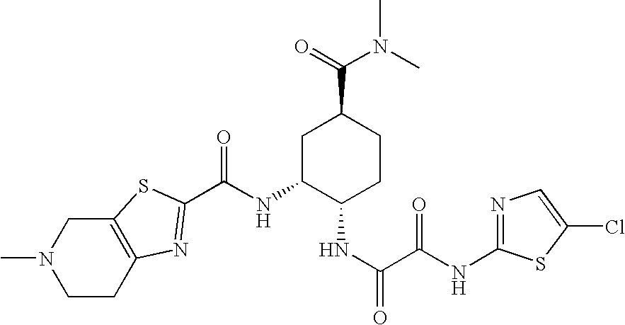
C1CC2=C(CN1C)SC(C(NC1C(NC(C(NC3=NC=C(Cl)S3)=O)=O)CCC(C(=O)N(C)C)C1)=O)=N2
